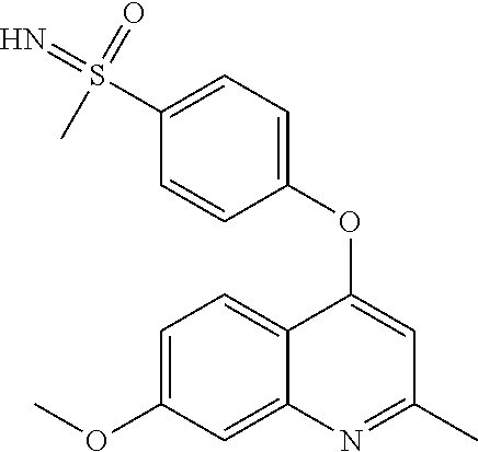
C1=C(OC)C=C2C(=C1)C(OC1=CC=C(S(=N)(C)=O)C=C1)=CC(C)=N2
